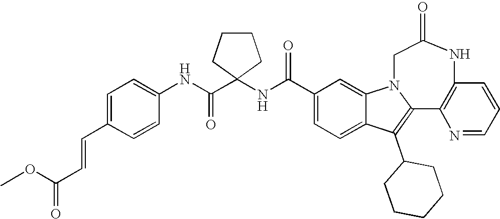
C1(C(NC2(C(NC3=CC=C(C=CC(=O)OC)C=C3)=O)CCCC2)=O)=CC=C2C(=C1)N1CC(=O)NC3=C(C1=C2C1CCCCC1)N=CC=C3
